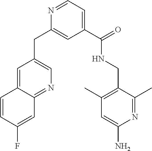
C1=C2C(=NC=C1CC1=CC(C(NCC3=C(C)C=C(N)N=C3C)=O)=CC=N1)C=C(F)C=C2
